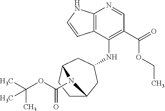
C12=C(C(NC3CC4CCC(C3)N4C(=O)OC(C)(C)C)=C(C(=O)OCC)C=N1)C=CN2
